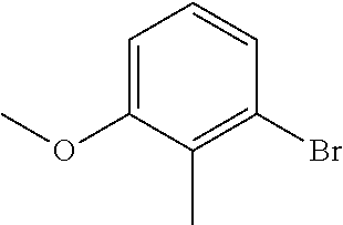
C1=C(OC)C(C)=C(Br)C=C1
